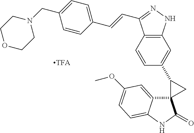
C12(C3=CC(OC)=CC=C3NC1=O)CC2C1=CC2=C(C=C1)C(C=CC1=CC=C(CN3CCOCC3)C=C1)=NN2
